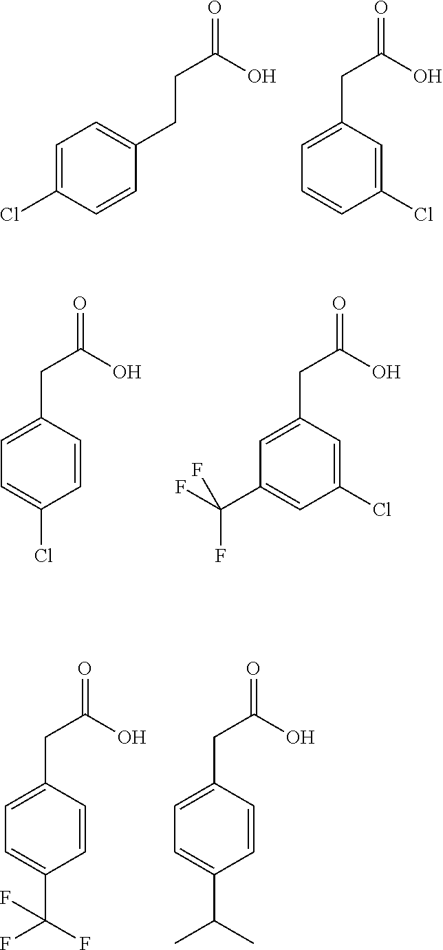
C1=C(Cl)C=CC(CCC(=O)O)=C1.C1=CC(Cl)=CC(CC(=O)O)=C1.C1=C(Cl)C=CC(CC(=O)O)=C1.C1(C(F)(F)F)=CC(Cl)=CC(CC(=O)O)=C1.C1=C(C(F)(F)F)C=CC(CC(=O)O)=C1.C1=C(C(C)C)C=CC(CC(=O)O)=C1
